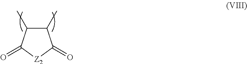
C1(C)C(C)C(=O)[Z2]C1=O
